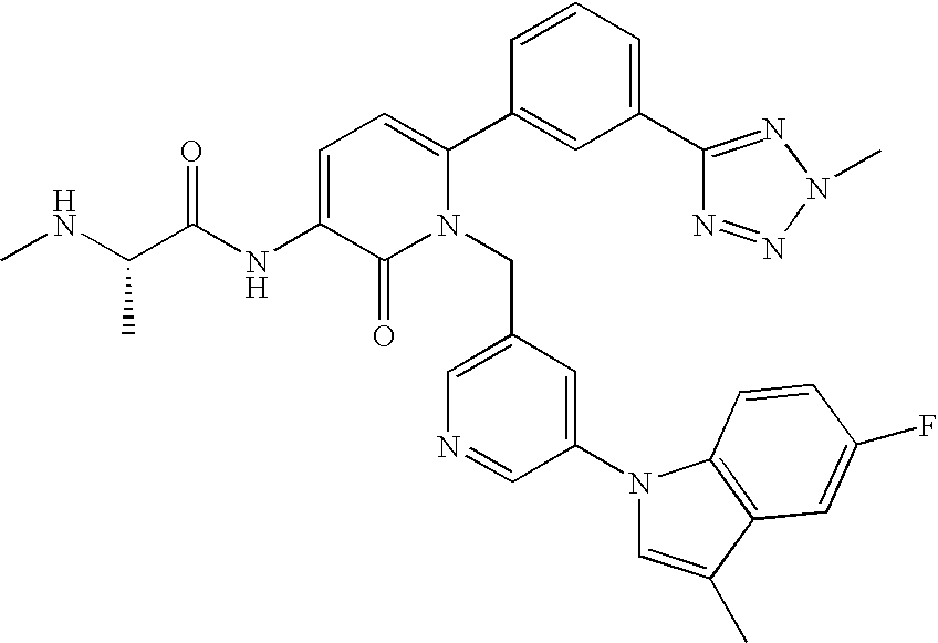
C1=C(NC(C(NC)C)=O)C(=O)N(CC2=CN=CC(N3C=C(C)C4=C3C=CC(F)=C4)=C2)C(C2=CC(C3=NN(C)N=N3)=CC=C2)=C1
